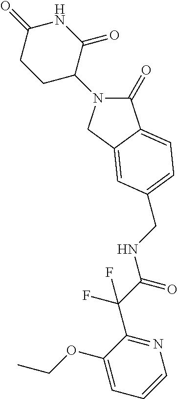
C1(=O)N(C2C(=O)NC(=O)CC2)CC2=CC(CNC(C(F)(F)C3=NC=CC=C3OCC)=O)=CC=C12
